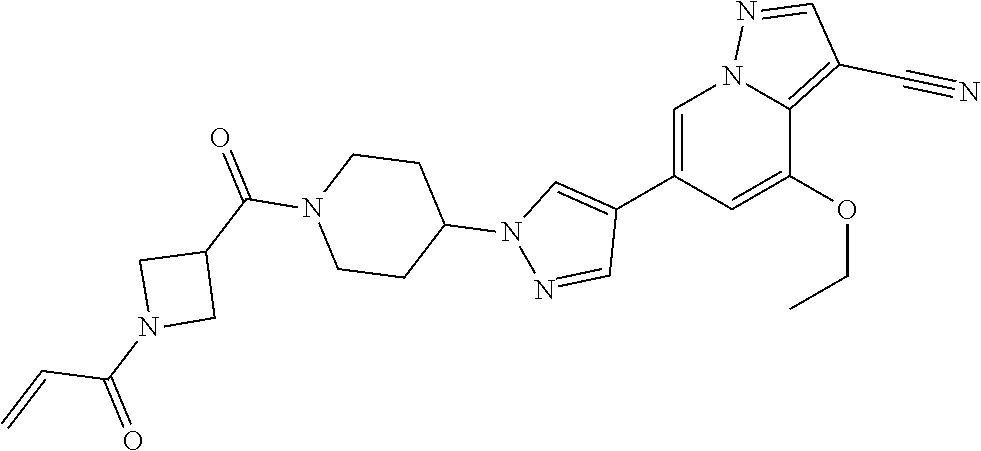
C1=C(C2=CN(C3CCN(C(C4CN(C(=O)C=C)C4)=O)CC3)N=C2)C=C(OCC)C2=C(C#N)C=NN12
